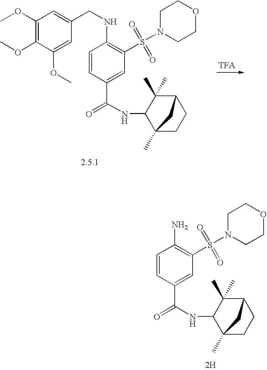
C1=CC(C(=O)NC2C(C)(C)C3CCC2(C)C3)=CC(S(N2CCOCC2)(=O)=O)=C1N.[2H].C1=CC(C(=O)NC2C(C)(C)C3CCC2(C)C3)=CC(S(N2CCOCC2)(=O)=O)=C1NCC1=CC(OC)=C(OC)C(OC)=C1.[2.5.1]
